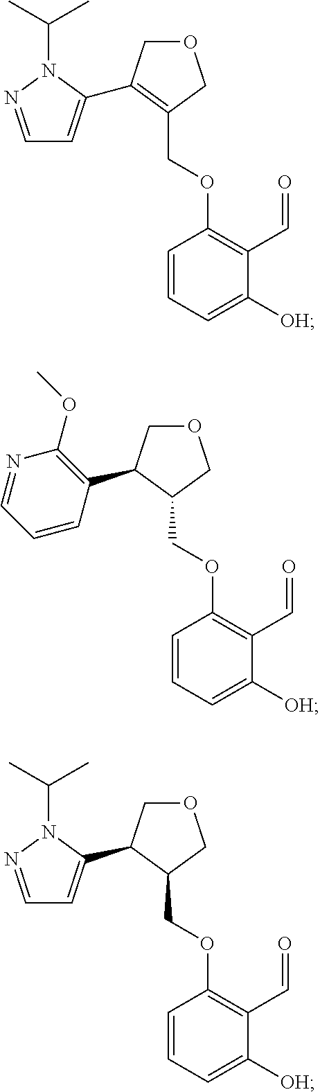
C1(COC2=C(C=O)C([OH])=CC=C2)COCC1C1=C(OC)N=CC=C1.C1(COC2=C(C=O)C([OH])=CC=C2)=C(C2=CC=NN2C(C)C)COC1.C1(COC2=C(C=O)C([OH])=CC=C2)COCC1C1=CC=NN1C(C)C
